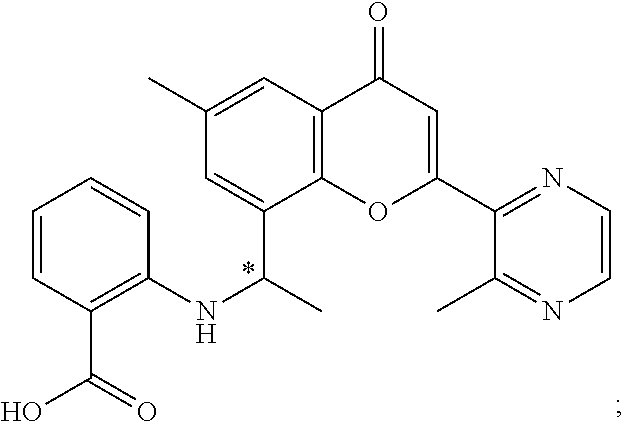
C12=C(C=C(C)C=C1C(C)NC1=C(C(=O)O)C=CC=C1)C(=O)C=C(C1=NC=CN=C1C)O2
